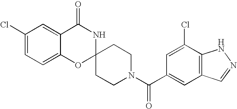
C1(Cl)=CC=C2C(=C1)C(=O)NC1(O2)CCN(C(C2=CC3=C(C(Cl)=C2)NN=C3)=O)CC1
